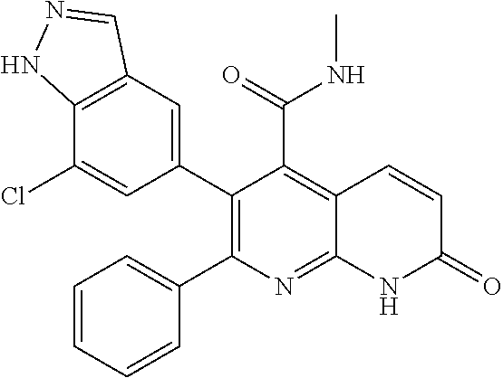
C12=C(C=C(C3=C(C4=CC=CC=C4)N=C4C(=C3C(=O)NC)C=CC(=O)N4)C=C1Cl)C=NN2
